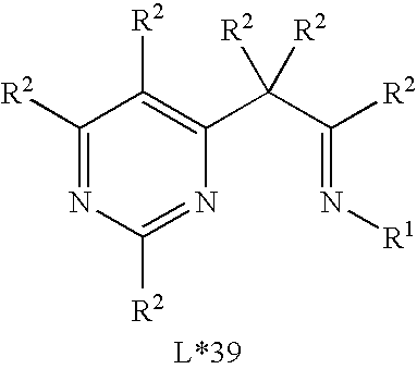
C1(C(C(=N[R1])[R2])([R2])[R2])=C([R2])C([R2])=NC([R2])=N1
